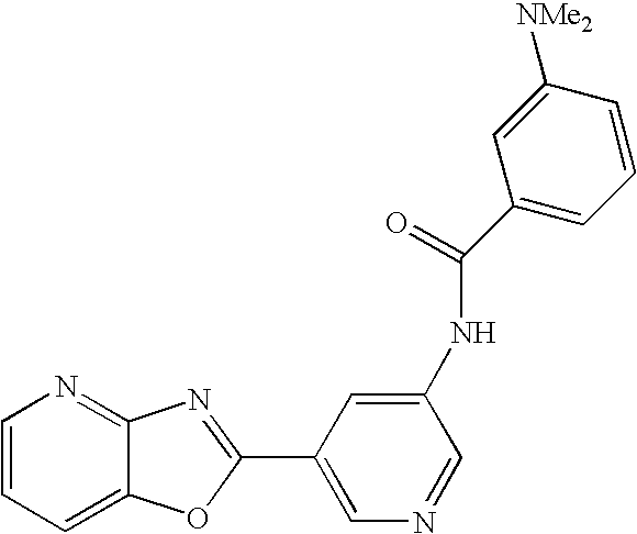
C1=CC=C2C(=N1)N=C(C1=CN=CC(NC(=O)C3=CC=CC([NMe2])=C3)=C1)O2
